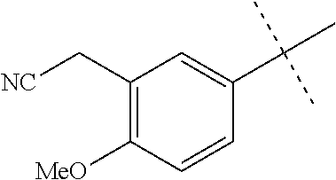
C1(C[NC])=C([MeO])C=CC(C(C)(C)C)=C1
